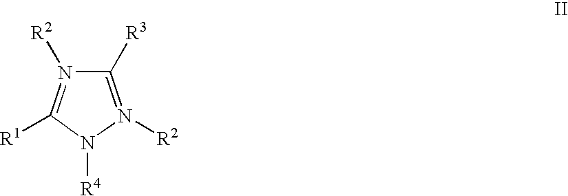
[R4]N1N([R2])=C([R3])N([R2])=C1[R1]
